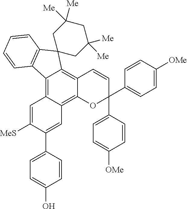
C12=C3C(=C4C(=C1C1(C5=C2C=CC=C5)CC([Me])([Me])CC([Me])([Me])C1)C=CC(C1=CC=C([OMe])C=C1)(C1=CC=C([OMe])C=C1)O4)C=C(C1=CC=C(O)C=C1)C([MeS])=C3
